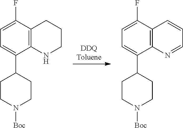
C12=C(C(F)=CC=C1C1CCN([Boc])CC1)C=CC=N2.C12=C(C(F)=CC=C1C1CCN([Boc])CC1)CCCN2
